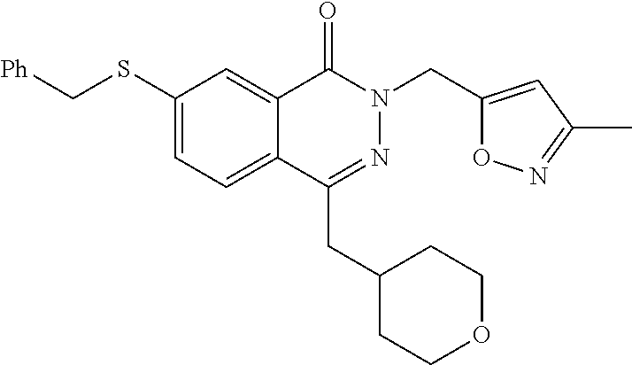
C12=CC(SC[Ph])=CC=C1C(CC1CCOCC1)=NN(CC1=CC(C)=NO1)C2=O
